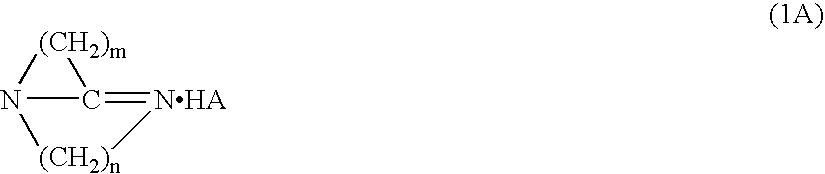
N12[(CH2)m]C1=[NHA][(CH2)n]2
